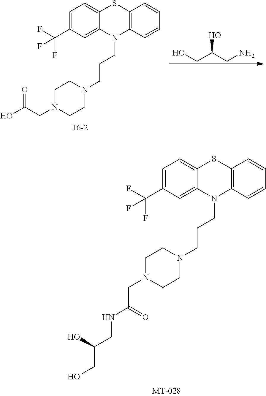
C1CN(CC(O)=O)CCN1CCCN1C2=CC(C(F)(F)F)=CC=C2SC2=C1C=CC=C2.C(CO)(O)CN.C1CN(CC(NCC(CO)O)=O)CCN1CCCN1C2=CC(C(F)(F)F)=CC=C2SC2=C1C=CC=C2
